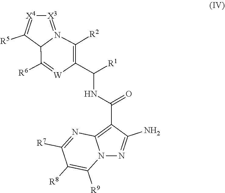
[X4]1=C([R5])C2N(=[X3]1)C([R2])=C(C(NC(C1=C3N(N=C1N)C([R9])=C([R8])C([R7])=N3)=O)[R1])[W]=C2[R6]
